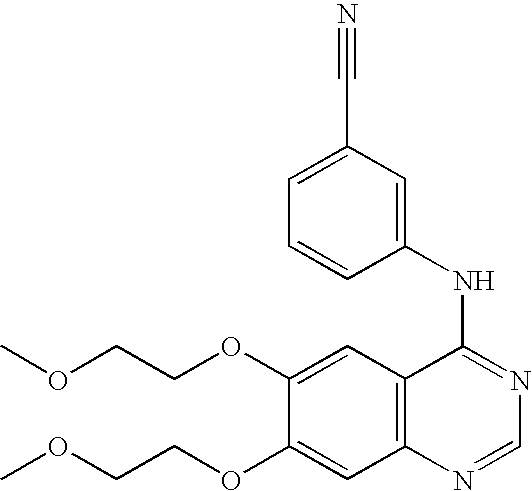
COCCOC1=CC2=C(C=C1OCCOC)N=CN=C2NC1=CC(C#N)=CC=C1
